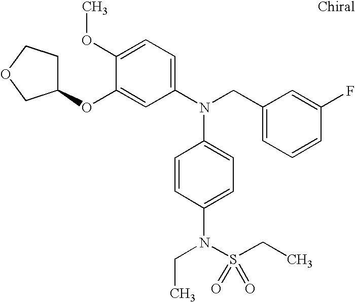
C1(OC)=CC=C(N(CC2=CC=CC(F)=C2)C2=CC=C(N(CC)S(CC)(=O)=O)C=C2)C=C1OC1CCOC1
